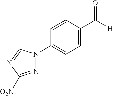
C1=CC(C([H])=O)=CC=C1N1N=C([O2N])N=C1
